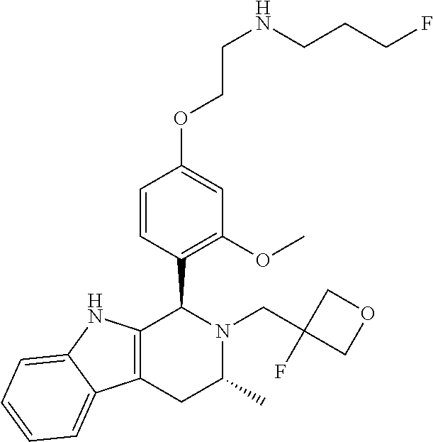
C12=C(CC(C)N(CC3(F)COC3)C1C1=C(OC)C=C(OCCNCCCF)C=C1)C1=CC=CC=C1N2
